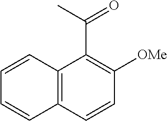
C12=C(C=CC([OMe])=C1C(C)=O)C=CC=C2
